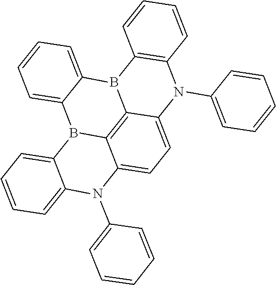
C12=CC=CC=C1B1C3=C4B(C5=C(C=CC=C5)N(C5=CC=CC=C5)C4=CC=C3N2C2=CC=CC=C2)C2=CC=CC=C12
